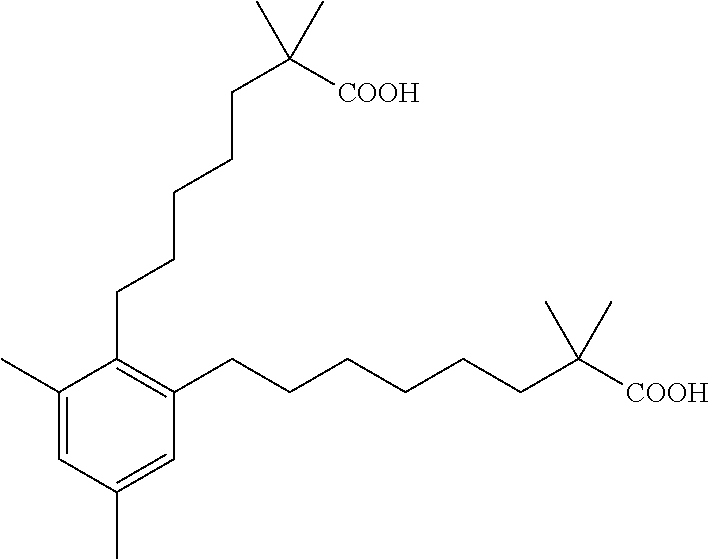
C1(CCCCCC([COOH])(C)C)=C(CCCCCCC([COOH])(C)C)C=C(C)C=C1C
